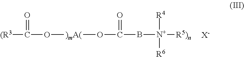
C(O[)mA(]OC(B[N+]([R5)n])([R4])[R6])=O)([(R3])=O.[X-]
